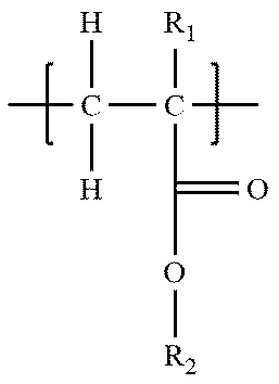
CC(C(C)([R1])C(=O)O[R2])([H])[H]
